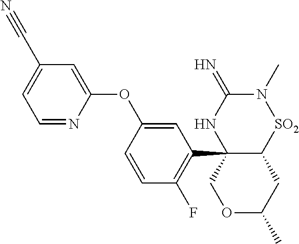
C1=NC(OC2=CC(C34C([SO2]N(C)C(=N)N3)CC(C)OC4)=C(F)C=C2)=CC(C#N)=C1
